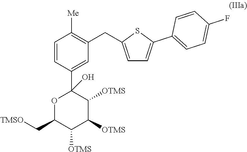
C1=CC(C2(O)OC(C[TMSO])C([OTMS])C([OTMS])C2[OTMS])=CC(CC2=CC=C(C3=CC=C(F)C=C3)S2)=C1[Me]
